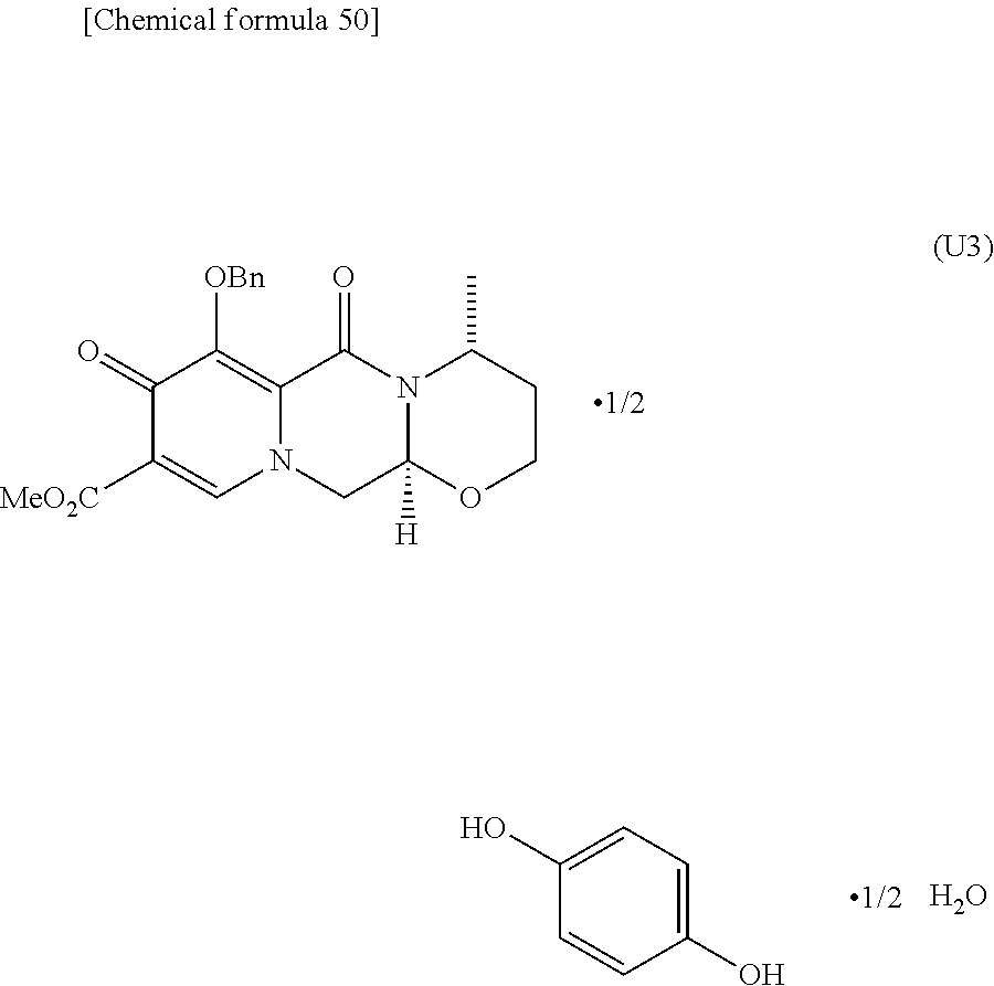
C1(=O)C([MeO2C])=CN2C(=C1[OBn])C(=O)N1C([H])(C2)OCCC1C.C1=C(O)C=CC(O)=C1.O
